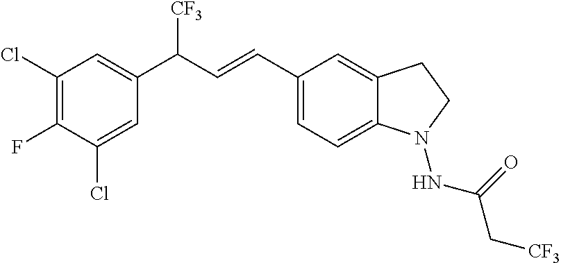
C12=CC=C(C=CC(C3=CC(Cl)=C(F)C(Cl)=C3)[CF3])C=C1CCN2NC(=O)C[CF3]
